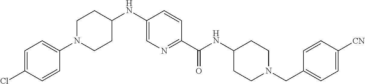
N1(C2=CC=C(Cl)C=C2)CCC(NC2=CN=C(C(NC3CCN(CC4=CC=C([CN])C=C4)CC3)=O)C=C2)CC1
